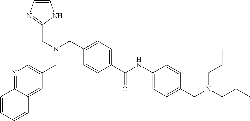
C1=C(C(=O)NC2=CC=C(CN(CCC)CCC)C=C2)C=CC(CN(CC2=NC=CN2)CC2=CN=C3C(=C2)C=CC=C3)=C1
